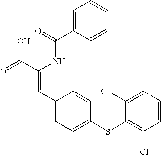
C1=C(C(=O)NC(C(=O)O)=CC2=CC=C(SC3=C(Cl)C=CC=C3Cl)C=C2)C=CC=C1
